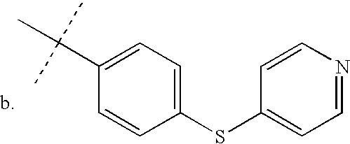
C1(C(C)(C)C)=CC=C(SC2=CC=NC=C2)C=C1
